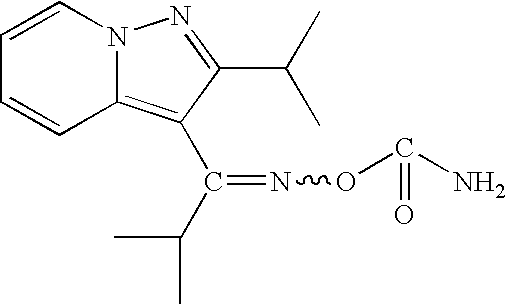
C1=CN2C(=C(C(=NOC(N)=O)C(C)C)C(C(C)C)=N2)C=C1
